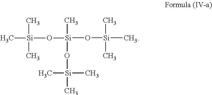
C[Si](C)(C)O[Si](C)(O[Si](C)(C)C)O[Si](C)(C)C
